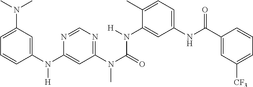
C1=C(N(C2=CC(N(C)C(=O)N(C3=CC(NC(C4=CC([CF3])=CC=C4)=O)=CC=C3C)[H])=NC=N2)[H])C=CC=C1N(C)C
